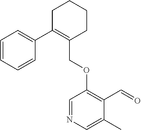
C1C(C2=CC=CC=C2)=C(COC2=C(C=O)C(C)=CN=C2)CCC1
